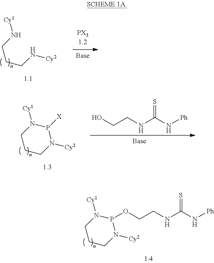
C(CCN[Cy2])N[Cy1].C1CCN([Cy2])P([X])N1[Cy1].OCCNC(N[Ph])=S.C1CCN([Cy2])P(OCCNC(N[Ph])=S)N1[Cy1]
